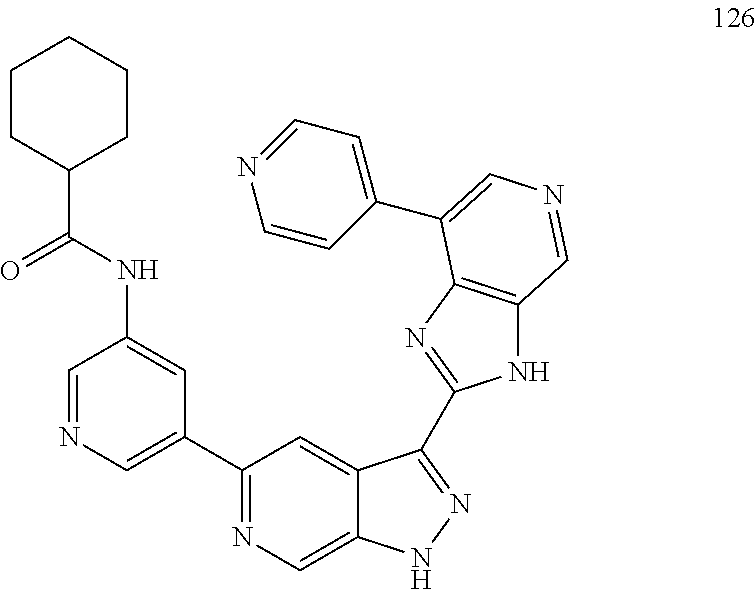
C1CCCCC1C(NC1=CC(C2=NC=C3C(=C2)C(C2=NC4=C(N2)C=NC=C4C2=CC=NC=C2)=NN3)=CN=C1)=O
